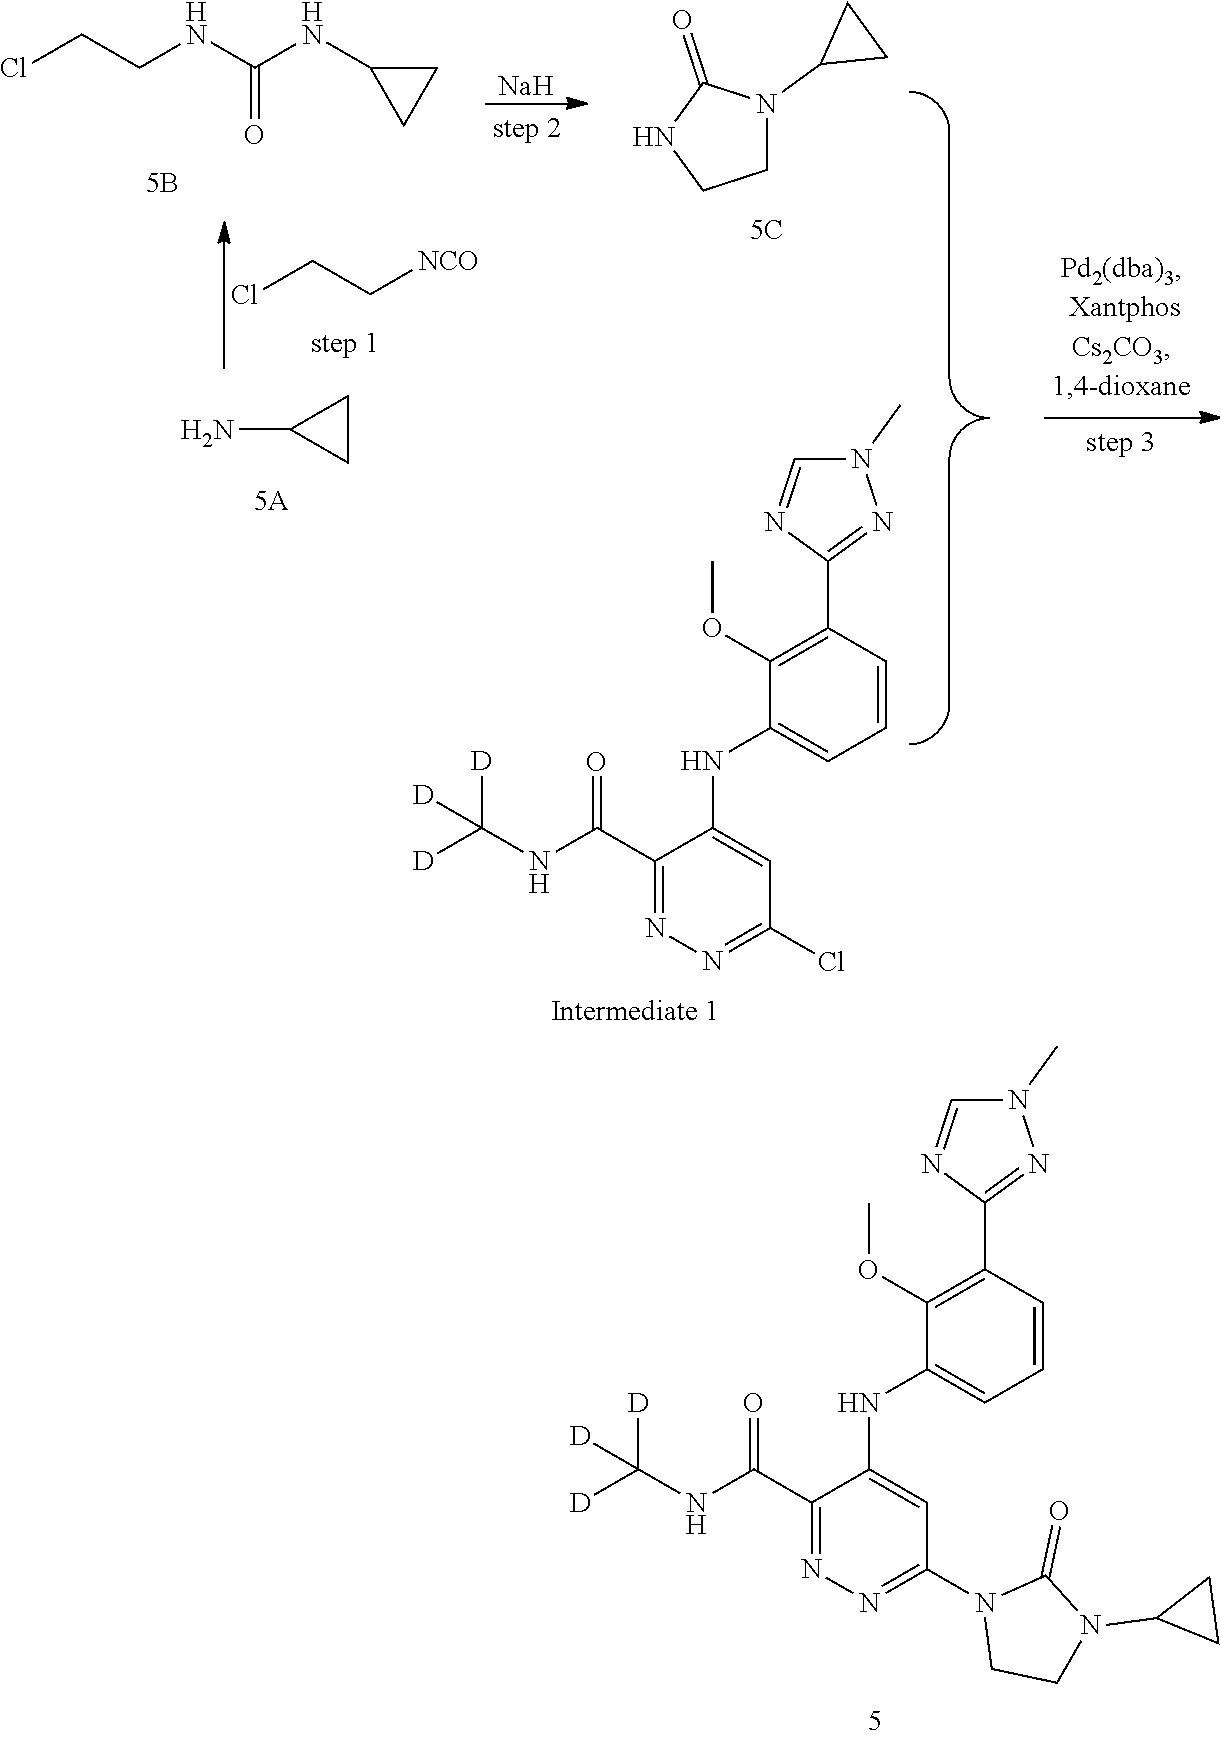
C1(C(NC([D])([D])[D])=O)=NN=C(N2CCN(C3CC3)C2=O)C=C1NC1=CC=CC(C2=NN(C)C=N2)=C1OC.ClCCNC(NC1CC1)=O.[Na].C1N(C2CC2)C(=O)NC1.ClCC[NCO].NC1CC1.C1(C(NC([D])([D])[D])=O)=NN=C(Cl)C=C1NC1=CC=CC(C2=NN(C)C=N2)=C1OC
